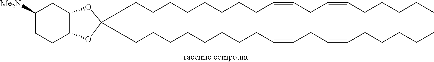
C12C(OC(CCCCCCCCC=CCC=CCCCCC)(CCCCCCCCC=CCC=CCCCCC)O1)CC([Me2N])CC2
